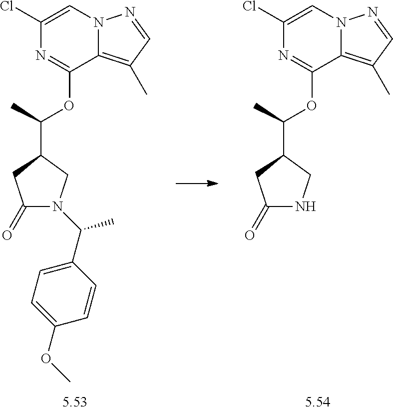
ClC1=CN2C(=C(C)C=N2)C(OC(C2CC(=O)N(C(C)C3=CC=C(OC)C=C3)C2)C)=N1.ClC1=CN2C(=C(C)C=N2)C(OC(C2CC(=O)NC2)C)=N1
